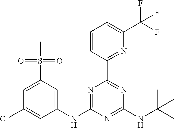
C1=C(S(=O)(=O)C)C=C(NC2=NC(C3=NC(C(F)(F)F)=CC=C3)=NC(NC(C)(C)C)=N2)C=C1Cl
